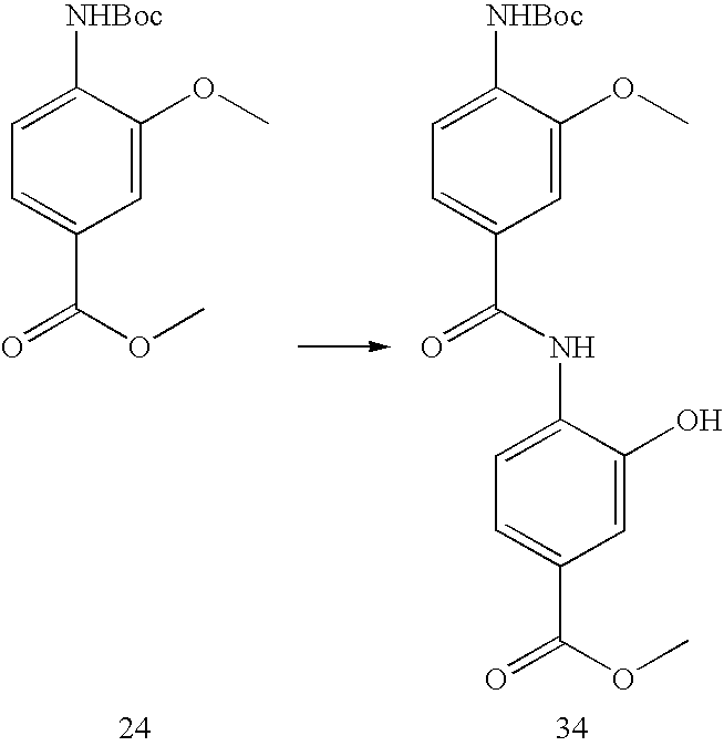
C1=C(OC)C([NHBoc])=CC=C1C(OC)=O.C1=C(OC)C([NHBoc])=CC=C1C(NC1=CC=C(C(OC)=O)C=C1O)=O
